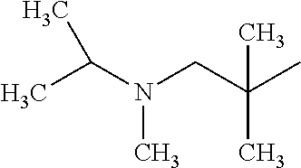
CC(N(CC(C)(C)C)C)C
